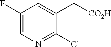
C1(F)=CN=C(Cl)C(C[CO2H])=C1
